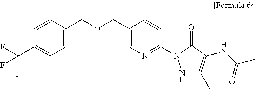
N1C(C)=C(NC(=O)C)C(=O)N1C1=NC=C(COCC2=CC=C(C(F)(F)F)C=C2)C=C1
